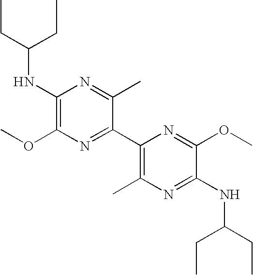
CCC(CC)NC1=C(OC)N=C(C2=C(C)N=C(NC(CC)CC)C(OC)=N2)C(C)=N1
